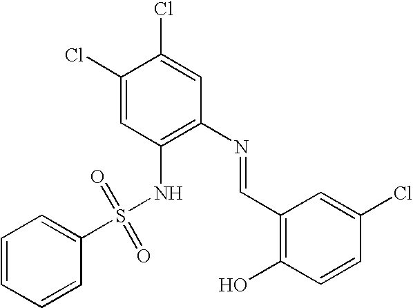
C1=CC=CC(S(NC2=C(N=CC3=C(O)C=CC(Cl)=C3)C=C(Cl)C(Cl)=C2)(=O)=O)=C1
